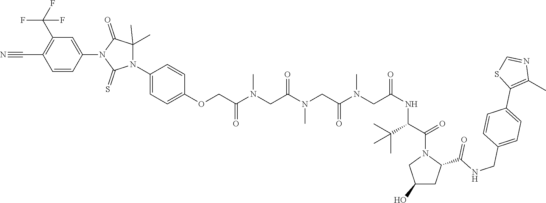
C1=CC(N2C(=S)N(C3=CC=C(OCC(N(CC(N(CC(N(CC(NC(C(C)(C)C)C(N4CC(O)CC4C(NCC4=CC=C(C5=C(C)N=CS5)C=C4)=O)=O)=O)C)=O)C)=O)C)=O)C=C3)C(C)(C)C2=O)=CC(C(F)(F)F)=C1C#N
